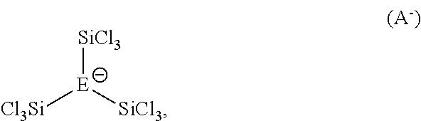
[Cl3Si][E]([SiCl3])[SiCl3]
